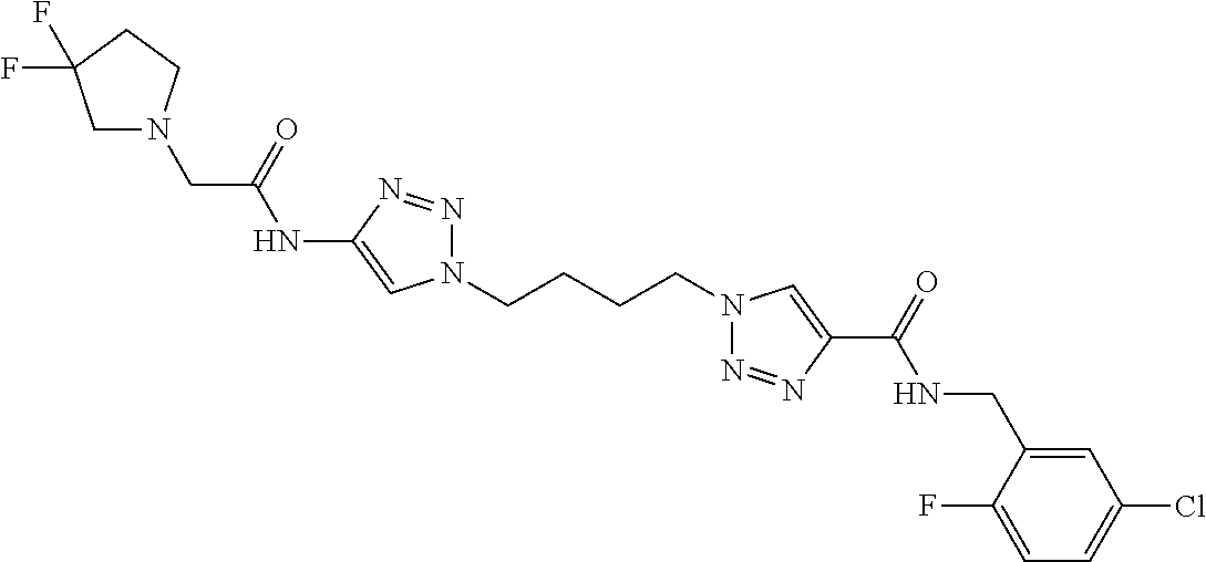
C1(NC(CN2CC(F)(F)CC2)=O)=CN(CCCCN2N=NC(C(=O)NCC3=CC(Cl)=CC=C3F)=C2)N=N1
